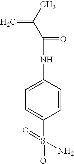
CC(C(NC1=CC=C(S(=O)(=O)N)C=C1)=O)=C
